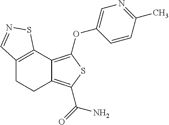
C12=C(C3=C(OC4=CN=C(C)C=C4)SC(C(=O)N)=C3CC1)SN=C2
